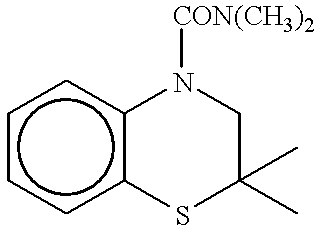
c1ccc2c(c1)N([CON(CH3)2])CC(C)(C)S2
